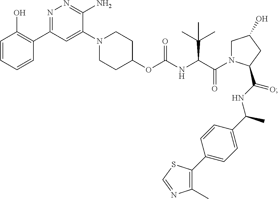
C1=CC=CC(C2=NN=C(N)C(N3CCC(OC(NC(C(N4CC(O)CC4C(NC(C4=CC=C(C5=C(C)N=CS5)C=C4)C)=O)=O)C(C)(C)C)=O)CC3)=C2)=C1O
